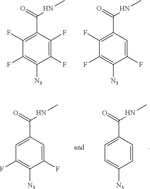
C1(F)=C([N3])C(F)=C(F)C(C(=O)NC)=C1F.C1(F)=C([N3])C(F)=CC(C(=O)NC)=C1F.C1(F)=C([N3])C(F)=CC(C(=O)NC)=C1.C1=C([N3])C=CC(C(=O)NC)=C1
